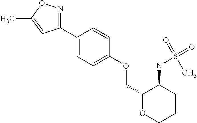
C1(C2=NOC(C)=C2)=CC=C(OCC2OCCCC2NS(=O)(C)=O)C=C1
